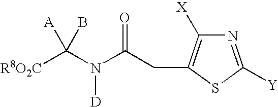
N1=C([Y])SC(CC(N(C([R8O2C])(B)[A])[D])=O)=C1[X]
